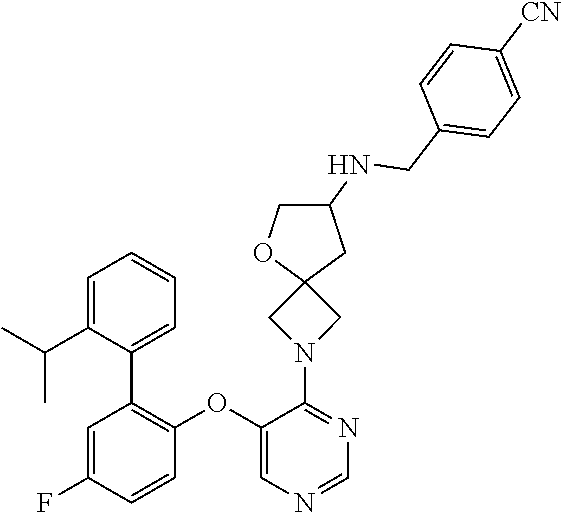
N1(C2=NC=NC=C2OC2=C(C3=CC=CC=C3C(C)C)C=C(F)C=C2)CC2(C1)CC(NCC1=CC=C([CN])C=C1)CO2
